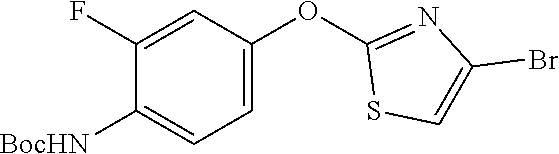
C1(OC2=CC=C([BocHN])C(F)=C2)=NC(Br)=CS1
